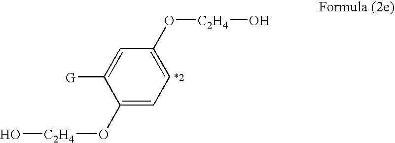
C1=C([G])C(O[C2H4]O)=CC=C1O[C2H4]O.[*2]
